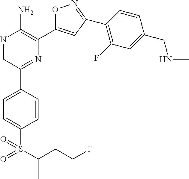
N1=CC(C2=CC=C(S(C(CCF)C)(=O)=O)C=C2)=NC(C2=CC(C3=C(F)C=C(CNC)C=C3)=NO2)=C1N
